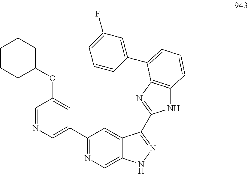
C1=NC=C(C2=NC=C3C(=C2)C(C2=NC4=C(N2)C=CC=C4C2=CC(F)=CC=C2)=NN3)C=C1OC1CCCCC1
